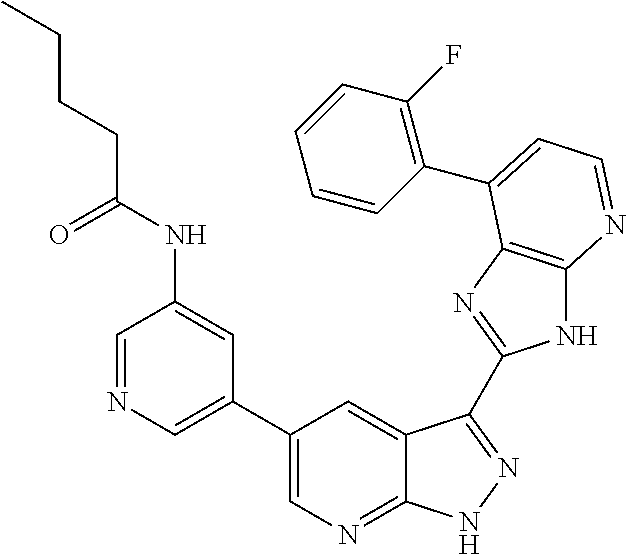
C1=NC=C(C2=CN=C3C(=C2)C(C2=NC4=C(N2)N=CC=C4C2=C(F)C=CC=C2)=NN3)C=C1NC(CCCC)=O
